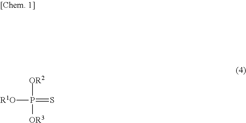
P([R1O])([OR2])(=S)[OR3]
